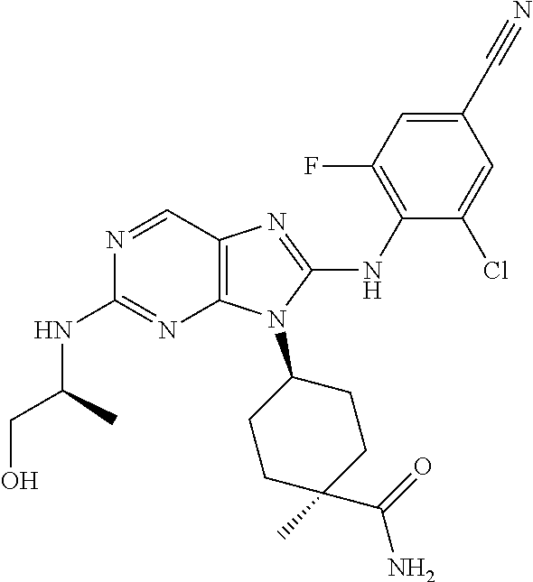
N1=CC2=C(N=C1NC(CO)C)N(C1CCC(C)(C(=O)N)CC1)C(NC1=C(F)C=C(C#N)C=C1Cl)=N2
